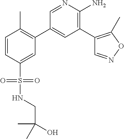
C1=CC(S(NCC(O)(C)C)(=O)=O)=CC(C2=CC(C3=C(C)ON=C3)=C(N)N=C2)=C1C
